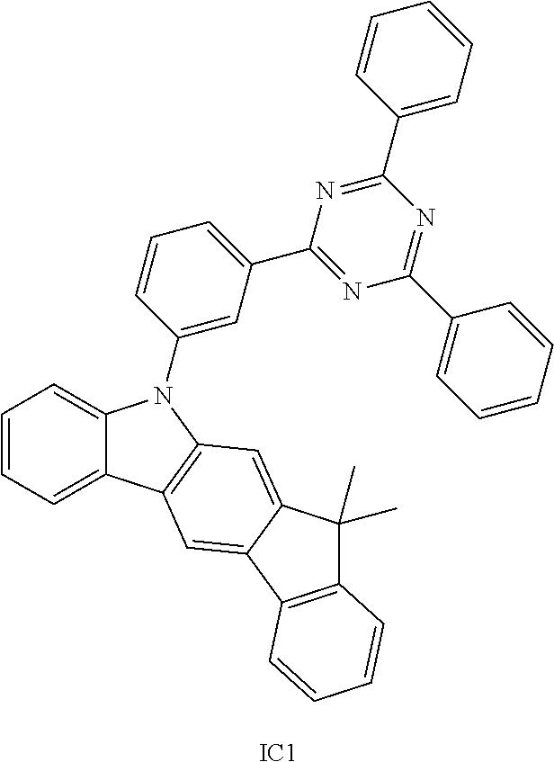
C1=CC=C2C(=C1)N(C1=CC(C3=NC(C4=CC=CC=C4)=NC(C4=CC=CC=C4)=N3)=CC=C1)C1=C2C=C2C(=C1)C(C)(C)C1=C2C=CC=C1.[IC1]
